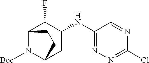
C12N([Boc])C(CC(NC3=NN=C(Cl)N=C3)C1F)CC2
